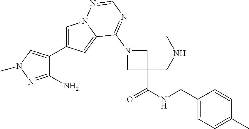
C1=C(C2=CN(C)N=C2N)C=C2N1N=CN=C2N1CC(CNC)(C(NCC2=CC=C(C)C=C2)=O)C1
